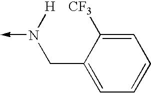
N(->C)([H])CC1=CC=CC=C1[CF3]
